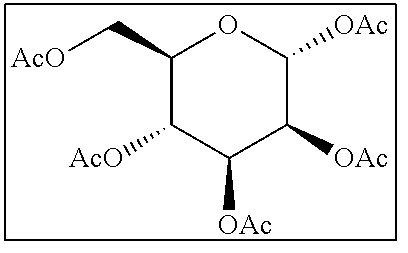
C1(C[AcO])C([AcO])C([OAc])C([OAc])C([OAc])O1
